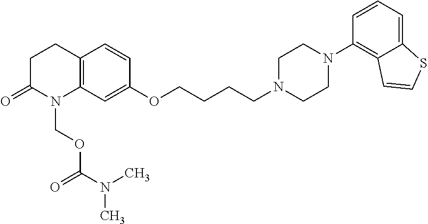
C12=C(C=C(OCCCCN3CCN(C4=C5C(=CC=C4)SC=C5)CC3)C=C1)N(COC(=O)N(C)C)C(=O)CC2
